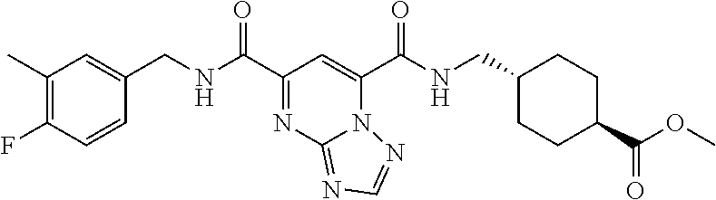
C1(C)=C(F)C=CC(CNC(C2=NC3=NC=NN3C(C(NCC3CCC(C(OC)=O)CC3)=O)=C2)=O)=C1
